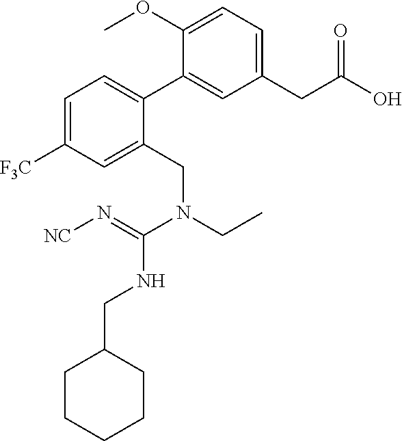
C1=C(OC)C(C2=CC=C([F3C])C=C2CN(CC)C(=N[NC])NCC2CCCCC2)=CC(CC(O)=O)=C1
